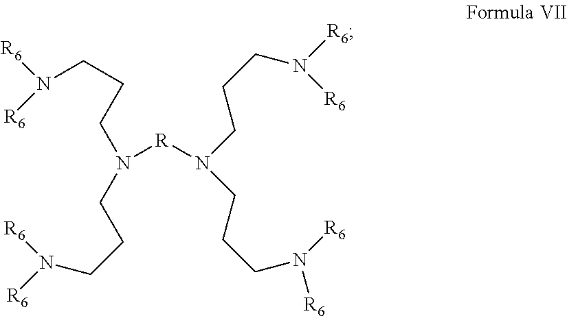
N([R]N(CCCN([R6])[R6])CCCN([R6])[R6])(CCCN([R6])[R6])CCCN([R6])[R6]
